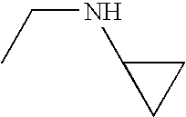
C(NC1CC1)C
